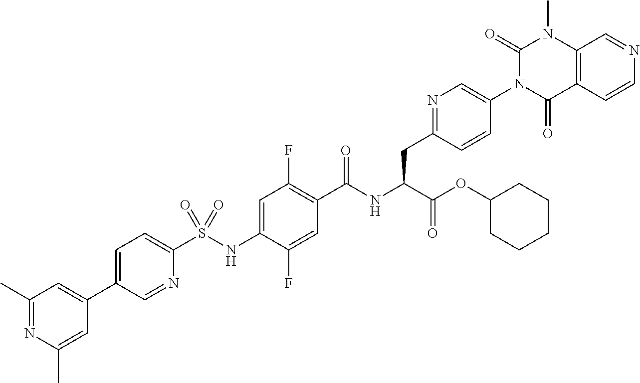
C12=C(C=CN=C1)C(=O)N(C1=CN=C(CC(C(=O)OC3CCCCC3)NC(=O)C3=C(F)C=C(NS(C4=CC=C(C5=CC(C)=NC(C)=C5)C=N4)(=O)=O)C(F)=C3)C=C1)C(=O)N2C
